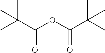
C(=O)(C(C)(C)C)OC(C(C)(C)C)=O
